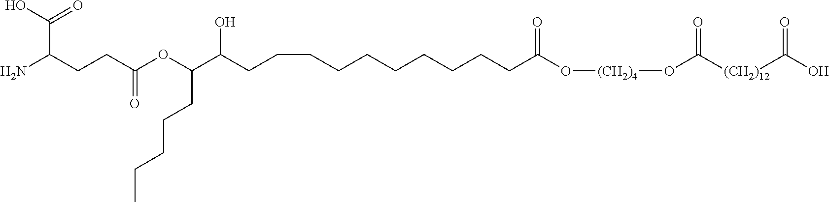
C(C(CCC(OC(C(CCCCCCCCCCC(O[(CH2)4]OC([(CH2)12]C(O)=O)=O)=O)O)CCCCC)=O)N)(O)=O
